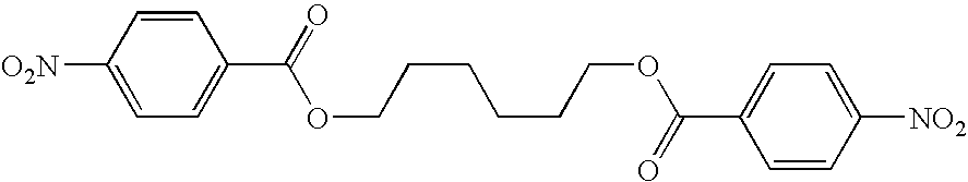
[O2N]C1=CC=C(C(=O)OCCCCCCOC(=O)C2=CC=C([NO2])C=C2)C=C1
